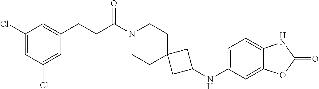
C1(Cl)=CC(Cl)=CC(CCC(N2CCC3(CC2)CC(NC2=CC=C4C(=C2)OC(=O)N4)C3)=O)=C1
